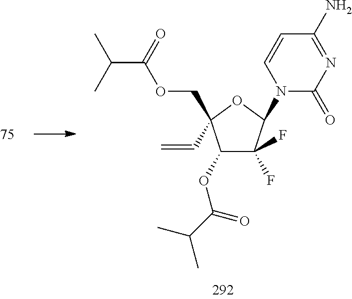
C1(OC(=O)C(C)C)C(F)(F)C(N2C(=O)N=C(N)C=C2)OC1(C=C)COC(=O)C(C)C
